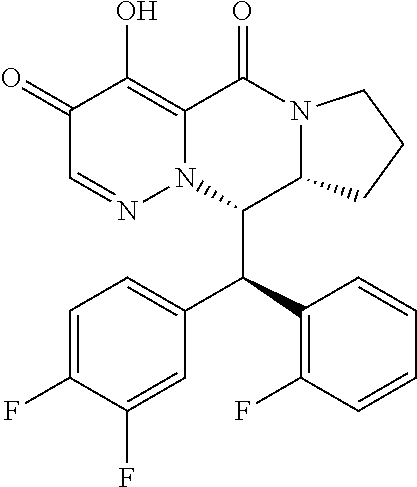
C1(=O)C=NN2C(=C1O)C(=O)N1C(C2C(C2=C(F)C=CC=C2)C2=CC=C(F)C(F)=C2)CCC1
